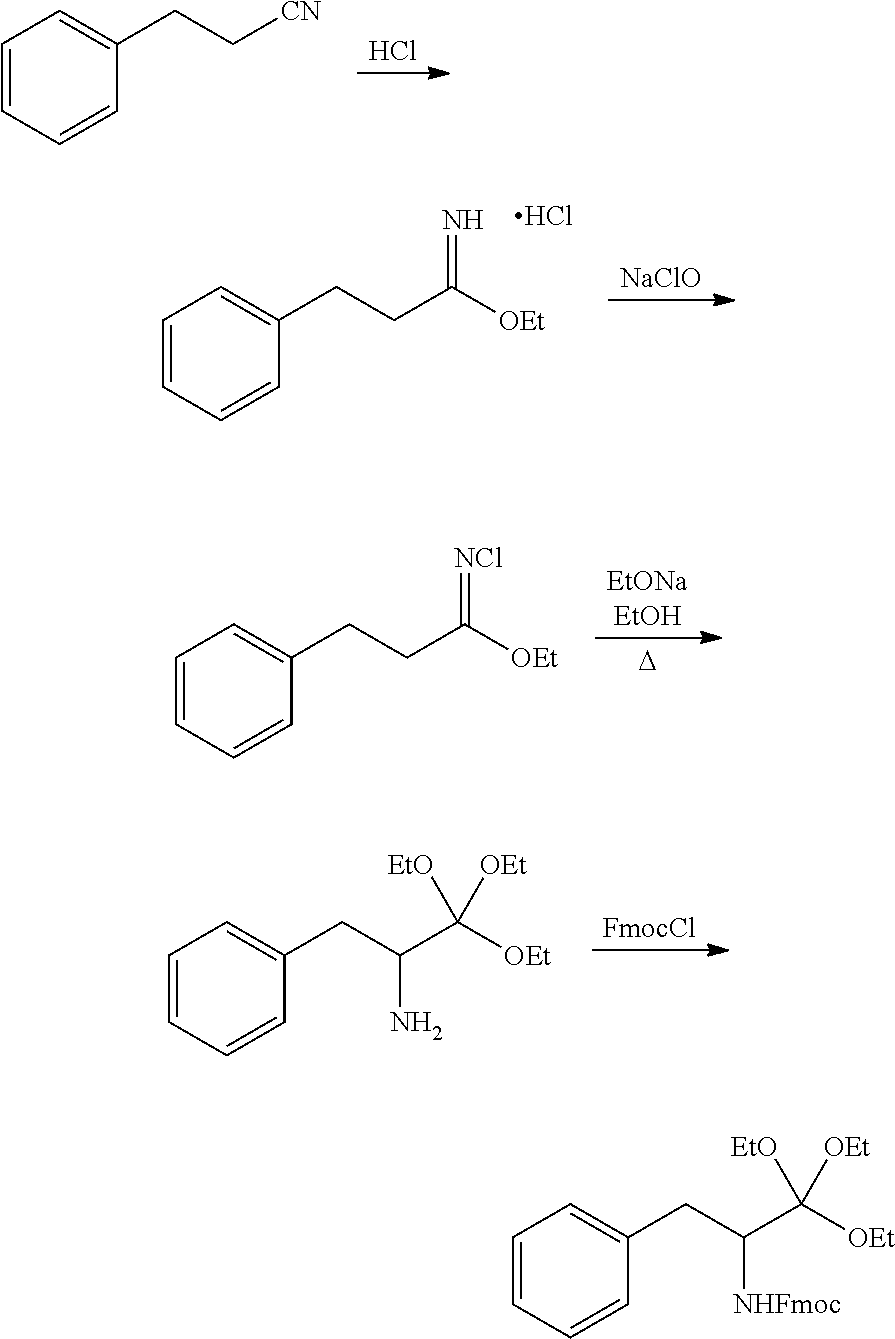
Cl.C1=CC=CC(CC[CN])=C1.[NaClO].C1=CC=CC(CCC([OEt])=N)=C1.Cl.[EtONaEtOH].[D].C1=CC=CC(CCC([OEt])=[NCl])=C1.[FmocCl].C1=CC=CC(CC(C([OEt])([OEt])[EtO])N)=C1.C1=CC=CC(CC(C([OEt])([OEt])[EtO])[NHFmoc])=C1
